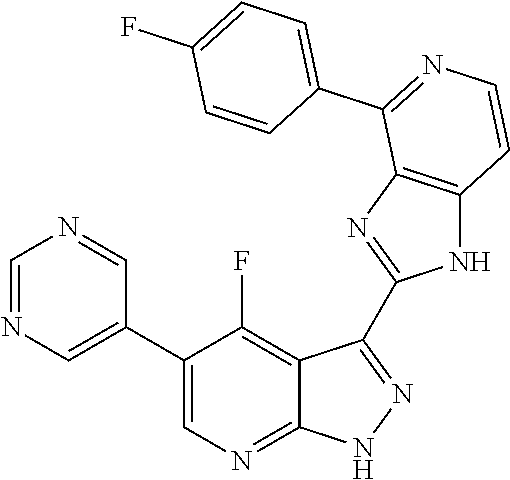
C1=NC=C(C2=CN=C3C(=C2F)C(C2=NC4=C(N2)C=CN=C4C2=CC=C(F)C=C2)=NN3)C=N1
